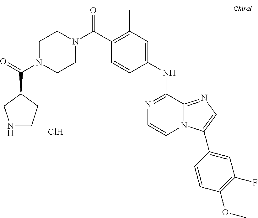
N1=C(NC2=CC(C)=C(C(=O)N3CCN(C(C4CNCC4)=O)CC3)C=C2)C2=NC=C(C3=CC(F)=C(OC)C=C3)N2C=C1.Cl
